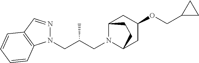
N1(CC(CN2C3CC(OCC4CC4)CC2CC3)C)N=CC2=C1C=CC=C2
